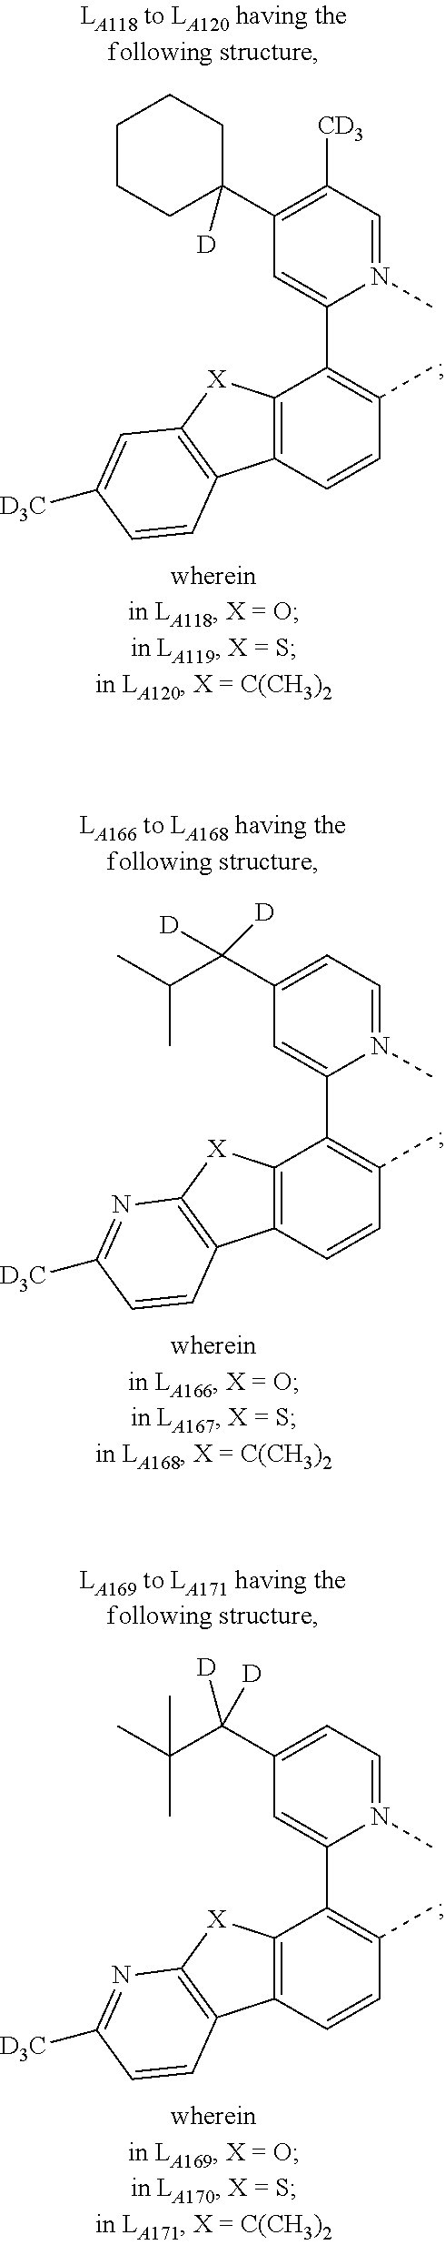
C1([CD3])=C(C2([D])CCCCC2)C=C(C2=C(C)C=CC3=C2[X]C2=C3C=CC([D3C])=C2)N(C)=C1.C1=C(C(C(C)C)([D])[D])C=C(C2=C(C)C=CC3=C2[X]C2=C3C=CC([D3C])=N2)N(C)=C1.C1=C(C(C(C)(C)C)([D])[D])C=C(C2=C(C)C=CC3=C2[X]C2=C3C=CC([D3C])=N2)N(C)=C1
